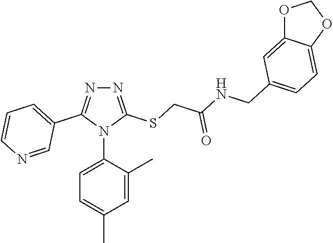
N1=C(SCC(NCC2=CC=C3C(=C2)OCO3)=O)N(C2=CC=C(C)C=C2C)C(C2=CC=CN=C2)=N1
